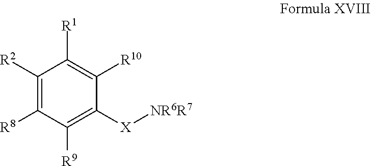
C1([R2])=C([R8])C([R9])=C([X][NR6R7])C([R10])=C1[R1]
